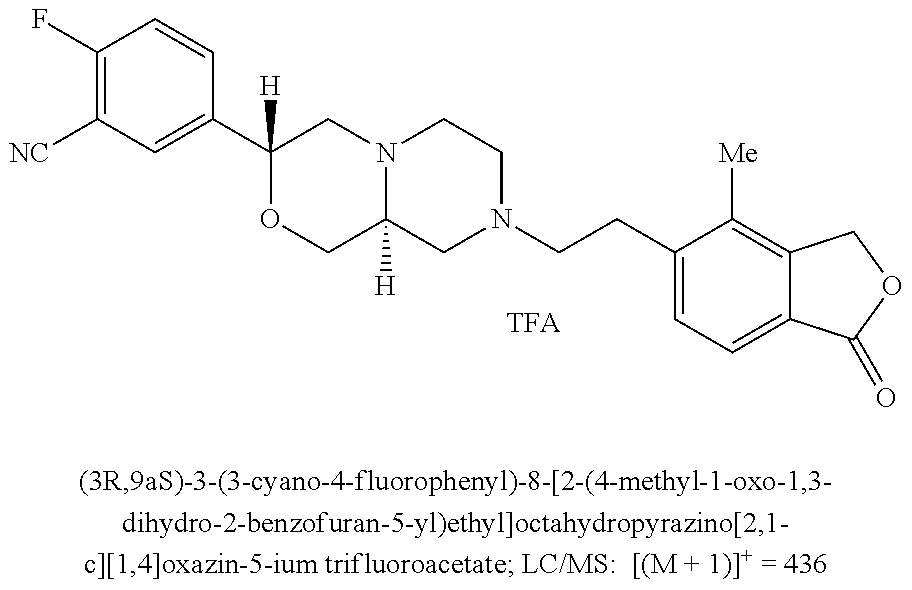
C1([NC])=C(F)C=CC(C2([H])OCC3([H])N(C2)CCN(CCC2=CC=C4C(=C2[Me])COC4=O)C3)=C1.[TFA]
